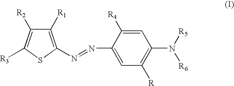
C1([R1])=C(N=NC2=CC([R])=C(N([R5])[R6])C=C2[R4])SC([R3])=C1[R2]
